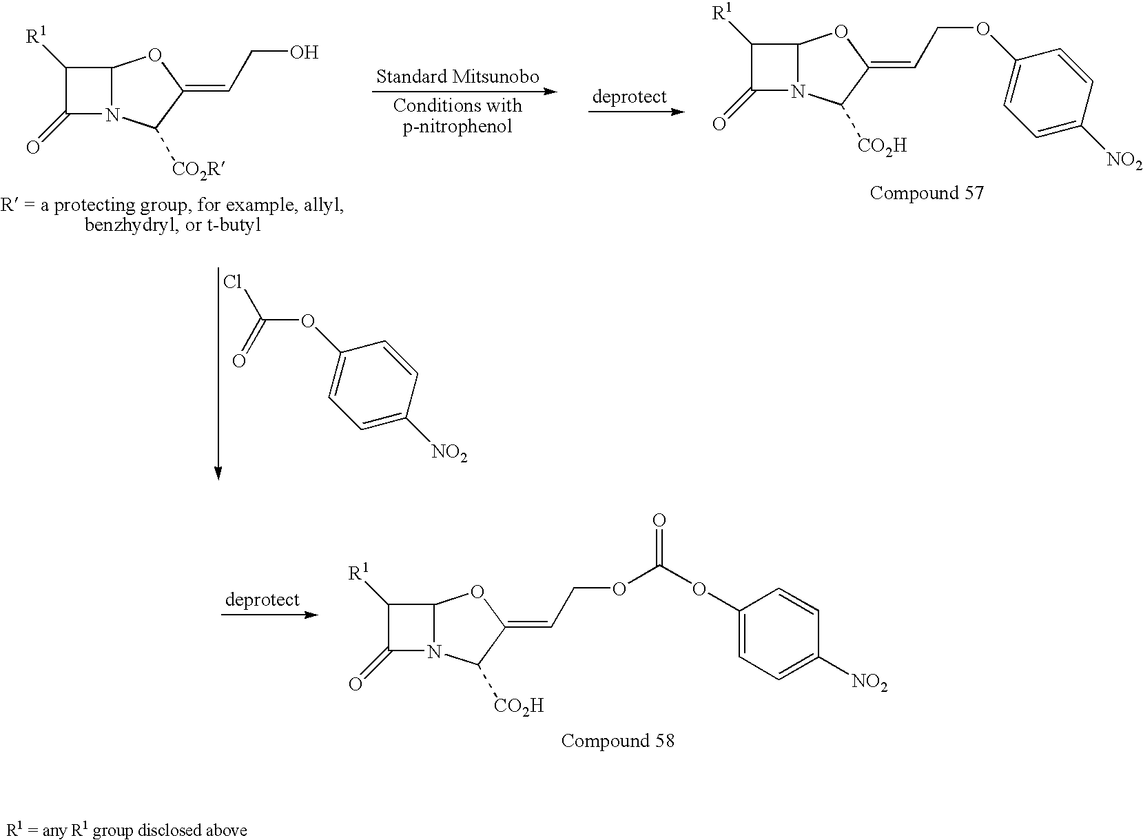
C1([R1])C(=O)N2C1OC(=CCOC(=O)OC1=CC=C([NO2])C=C1)C2[CO2H].C1([R1])C(=O)N2C1OC(=CCOC1=CC=C([NO2])C=C1)C2[CO2H].O=C(OC1=CC=C([NO2])C=C1)Cl.C1([R1])C(=O)N2C1OC(=CCO)C2[CO2R]
